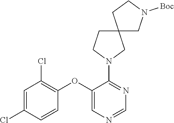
C1=C(Cl)C=CC(OC2=CN=CN=C2N2CC3(CC2)CN([Boc])CC3)=C1Cl
